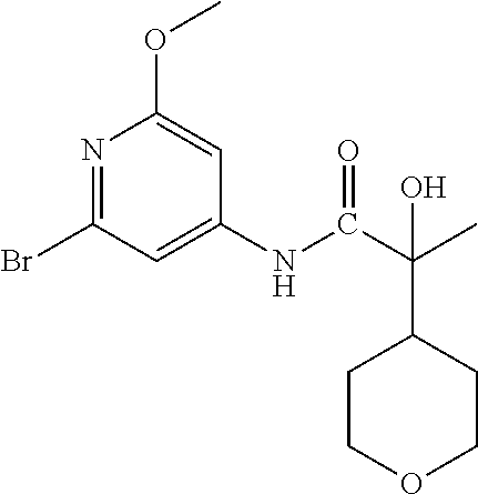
N1=C(Br)C=C(NC(C(C)(C2CCOCC2)O)=O)C=C1OC
